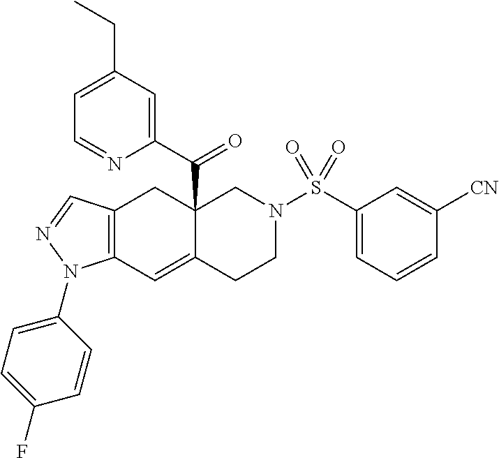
C1(N2C3=C(CC4(C(C5=CC(CC)=CC=N5)=O)C(=C3)CCN(S(C3=CC=CC([CN])=C3)(=O)=O)C4)C=N2)=CC=C(F)C=C1
